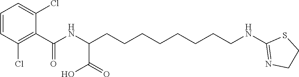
C1=CC(Cl)=C(C(NC(CCCCCCCCNC2=NCCS2)C(=O)O)=O)C(Cl)=C1
